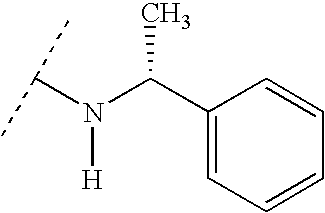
N([H])(C(C1=CC=CC=C1)C)C(C)C
